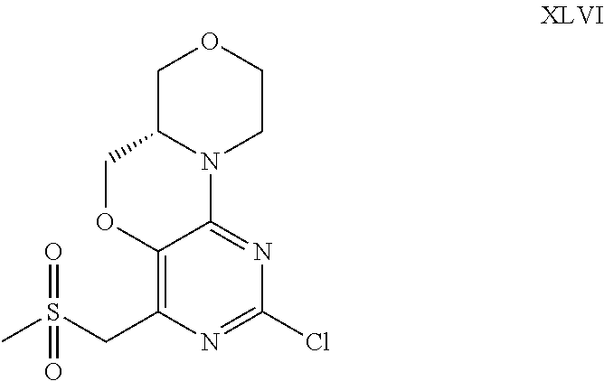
C1C2N(CCO1)C1=NC(Cl)=NC(CS(C)(=O)=O)=C1OC2
